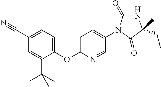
C1(C#N)=CC=C(OC2=CC=C(N3C(=O)NC(C)(CC)C3=O)C=N2)C(C(C)(C)C)=C1
